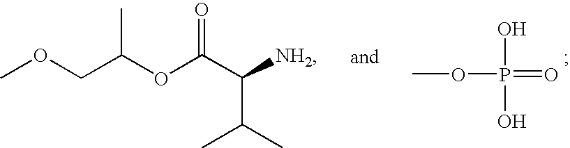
COCC(OC(C([NH2])C(C)C)=O)C.COP(=O)(O)O
